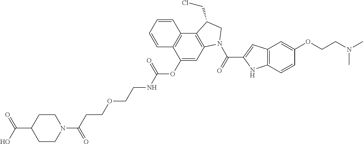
C1CN(C(CCOCCNC(OC2=CC3=C(C4=C2C=CC=C4)C(CCl)CN3C(C2=CC3=C(C=CC(OCCN(C)C)=C3)N2)=O)=O)=O)CCC1C(O)=O
